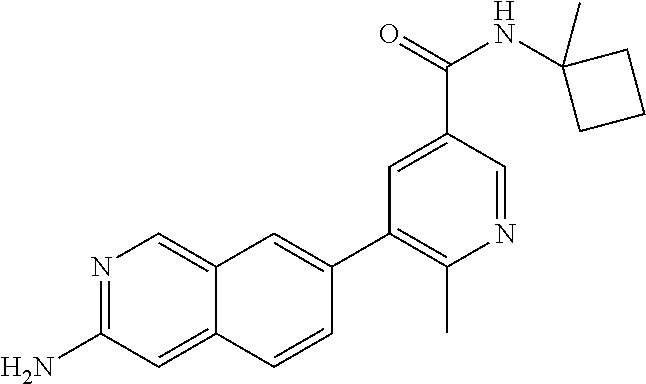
N1=C(N)C=C2C(=C1)C=C(C1=C(C)N=CC(C(=O)NC3(C)CCC3)=C1)C=C2
